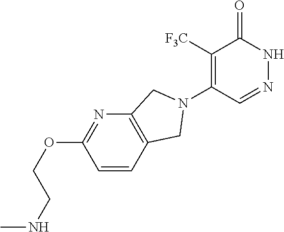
C1([F3C])=C(N2CC3=C(N=C(OCCNC)C=C3)C2)C=NNC1=O
